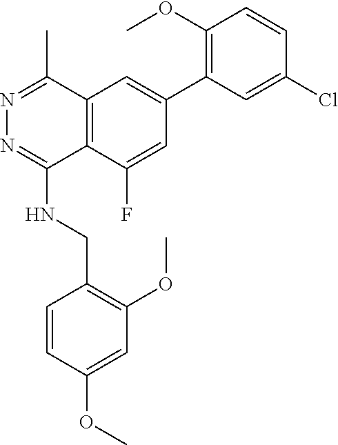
C12=C(C(F)=CC(C3=C(OC)C=CC(Cl)=C3)=C1)C(NCC1=C(OC)C=C(OC)C=C1)=NN=C2C
